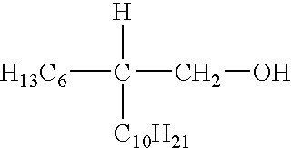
[H13C6]C([C10H21])([H])CO
